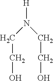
C(N(CCO)[H])CO
